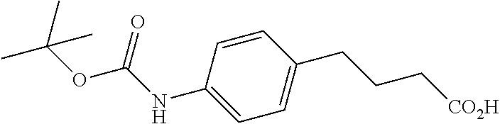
C1=CC(NC(OC(C)(C)C)=O)=CC=C1CCC[CO2H]
